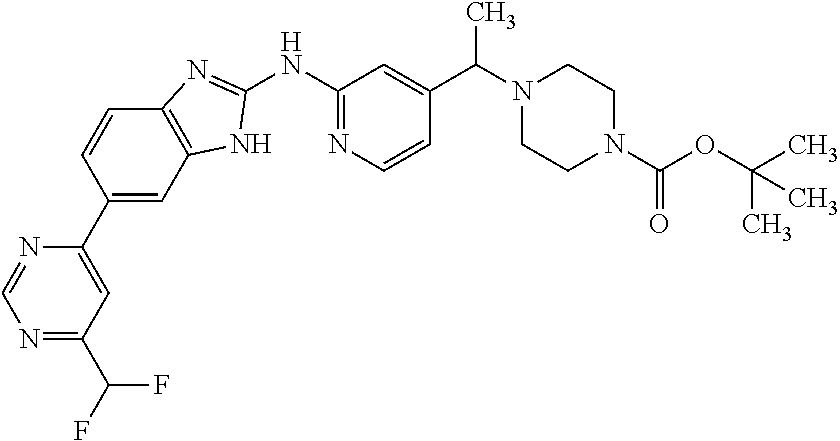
N1=C(C(F)F)C=C(C2=CC3=C(C=C2)N=C(NC2=NC=CC(C(N4CCN(C(OC(C)(C)C)=O)CC4)C)=C2)N3)N=C1
